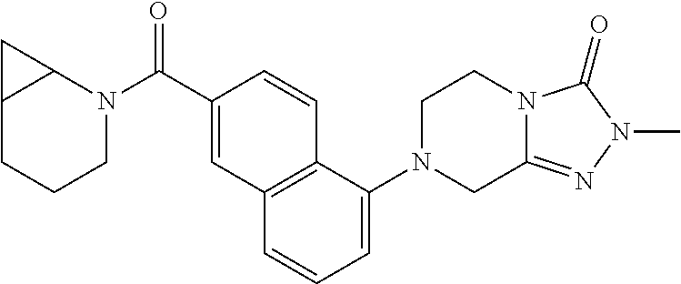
C12CCCN(C(C3=CC4=C(C=C3)C(N3CC5=NN(C)C(=O)N5CC3)=CC=C4)=O)C1C2
